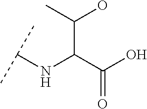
C(C(C(O)=O)NC(C)C)(O)C
